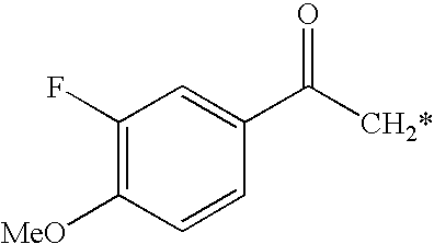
C1(F)=C([MeO])C=CC(C([CH2*])=O)=C1
